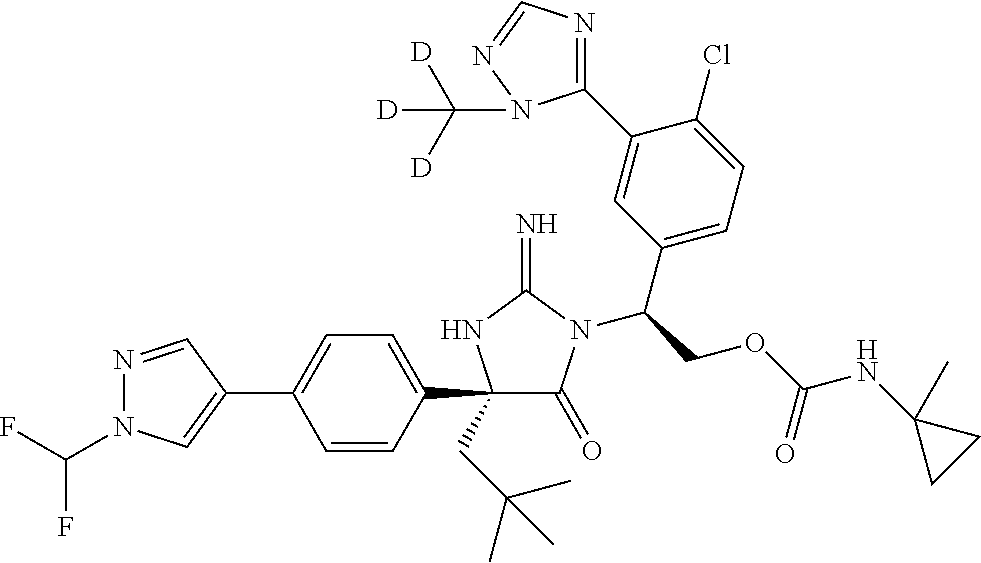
N1=CC(C2=CC=C(C3(CC(C)(C)C)C(=O)N(C(COC(NC4(C)CC4)=O)C4=CC=C(Cl)C(C5=NC=NN5C([D])([D])[D])=C4)C(=N)N3)C=C2)=CN1C(F)F
